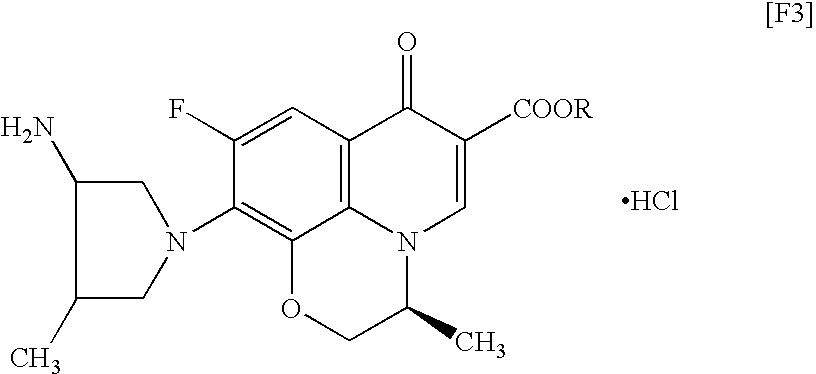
C1=C(F)C(N2CC(N)C(C)C2)=C2C3=C1C(=O)C([COOR])=CN3C(C)CO2.Cl
